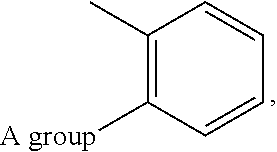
C1(C)=C([A group])C=CC=C1
